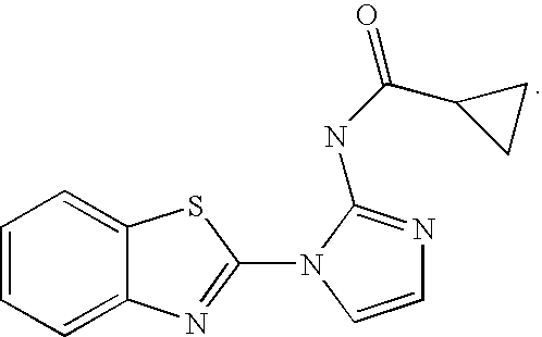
C1=CC=C2C(=C1)SC(N1C=CN=C1NC(=O)C1CC1)=N2
